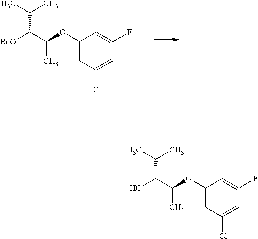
CC(C)C([BnO])C(C)OC1=CC(Cl)=CC(F)=C1.CC(C)C(O)C(C)OC1=CC(Cl)=CC(F)=C1
